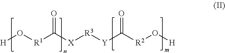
O=C([X][R3][Y]C([R2]O[H])=O)[R1]O[H]
